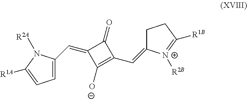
C1=C(C=C2C([O-])=C(C=C3CCC([R1B])=[N+]3[R2B])C2=O)N([R2A])C([R1A])=C1
